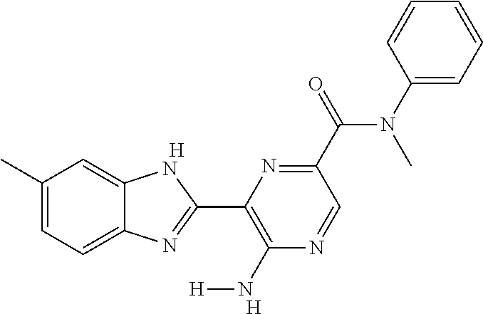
[H].C1(C)=CC=C2C(=C1)NC(C1=C(N[H])N=CC(C(N(C3=CC=CC=C3)C)=O)=N1)=N2.[H]
